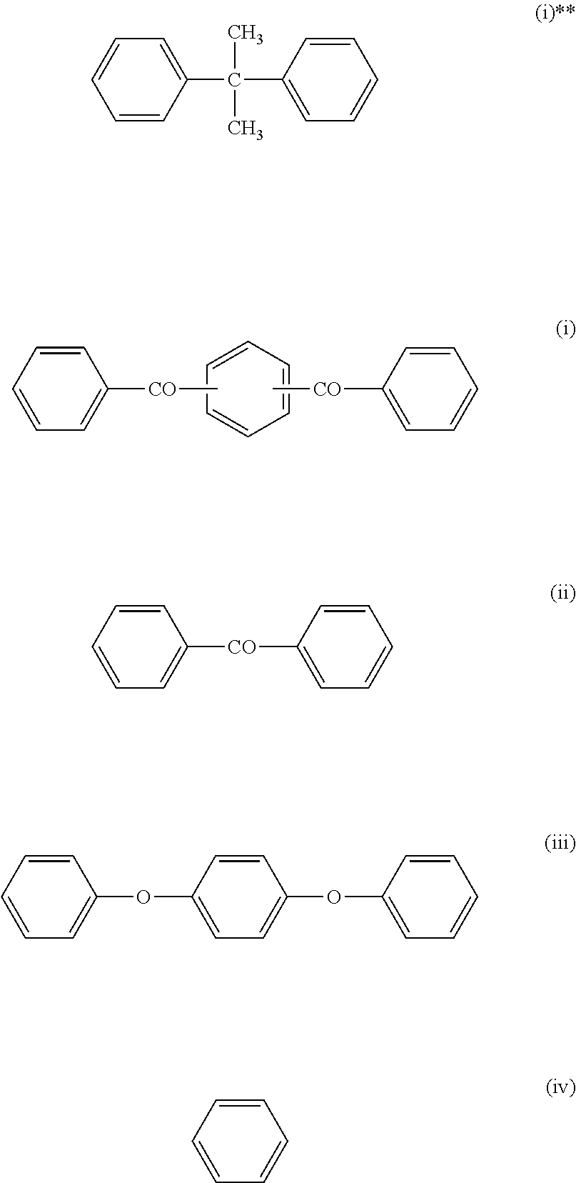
C1=CC=CC=C1[CO]C.C1=CC=CC=C1.C1([CO]C)=CC=CC=C1.C1=CC=CC(C(C2=CC=CC=C2)(C)C)=C1.C1=CC=CC=C1[CO]C1=CC=CC=C1.C1=CC=CC=C1OC1=CC=C(OC2=CC=CC=C2)C=C1.C1=CC=CC=C1
